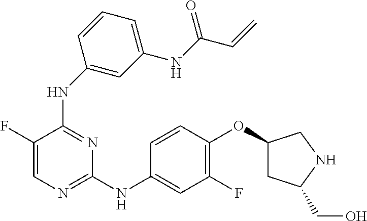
N(C1=NC=C(F)C(NC2=CC(NC(=O)C=C)=CC=C2)=N1)C1=CC(F)=C(OC2CC(CO)NC2)C=C1
